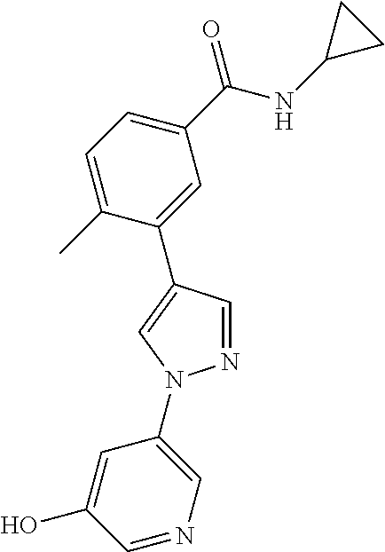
C1=C(C)C(C2=CN(C3=CN=CC(O)=C3)N=C2)=CC(C(NC2CC2)=O)=C1
